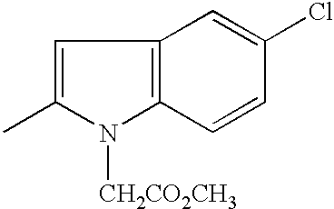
C1=C(C)N([CH2CO2CH3])C2=C1C=C(Cl)C=C2
